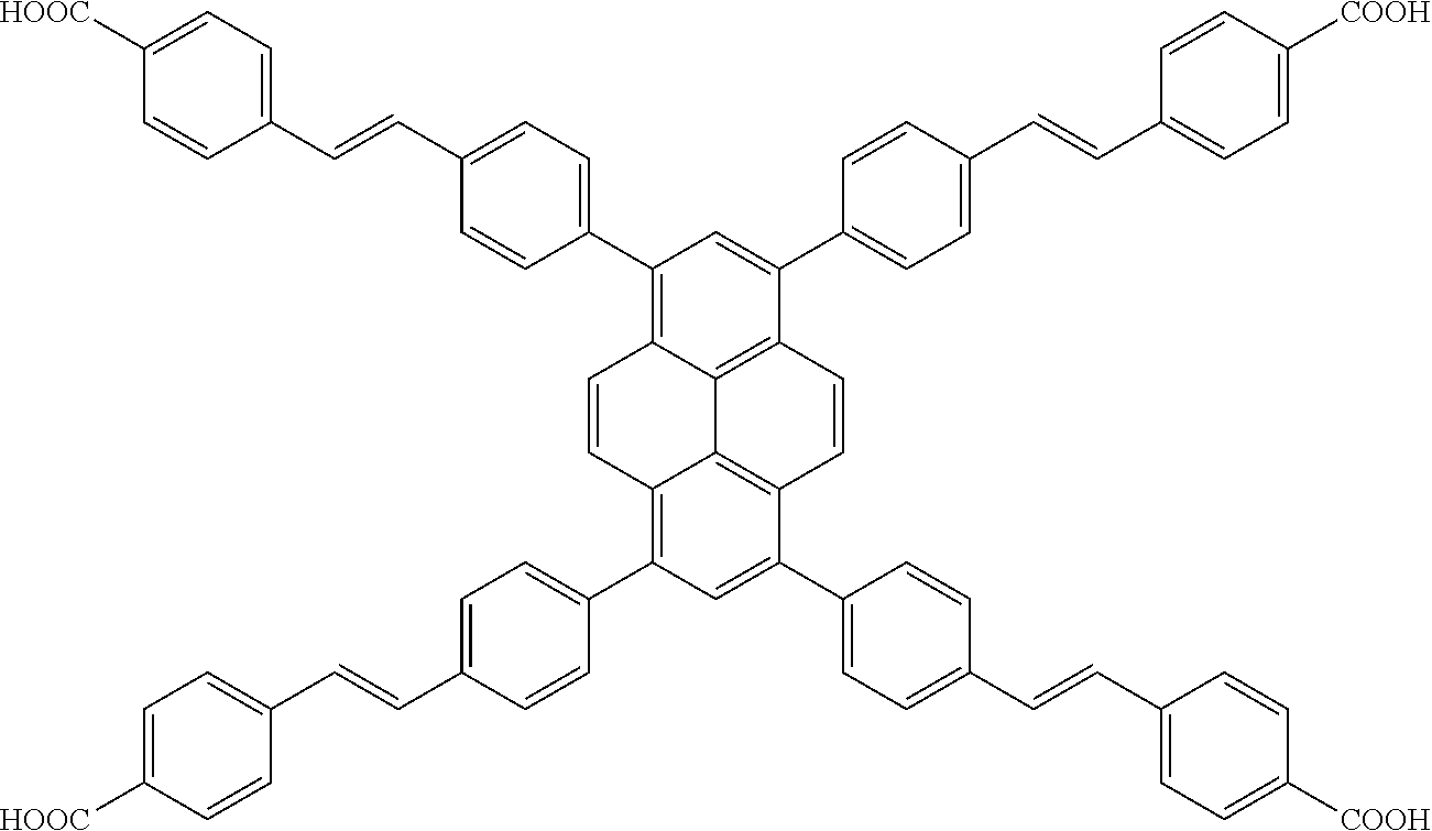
C1(C2=CC=C(C=CC3=CC=C([HOOC])C=C3)C=C2)=C2C3=C(C(C4=CC=C(C=CC5=CC=C([COOH])C=C5)C=C4)=C1)C=CC1=C3C(=C(C3=CC=C(C=CC4=CC=C([HOOC])C=C4)C=C3)C=C1C1=CC=C(C=CC3=CC=C([COOH])C=C3)C=C1)C=C2
